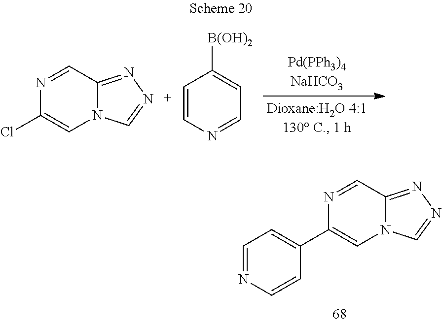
N1=CC2=NN=CN2C=C1Cl.C1=CN=CC=C1[B(OH)2].N1=CC2=NN=CN2C=C1C1=CC=NC=C1
